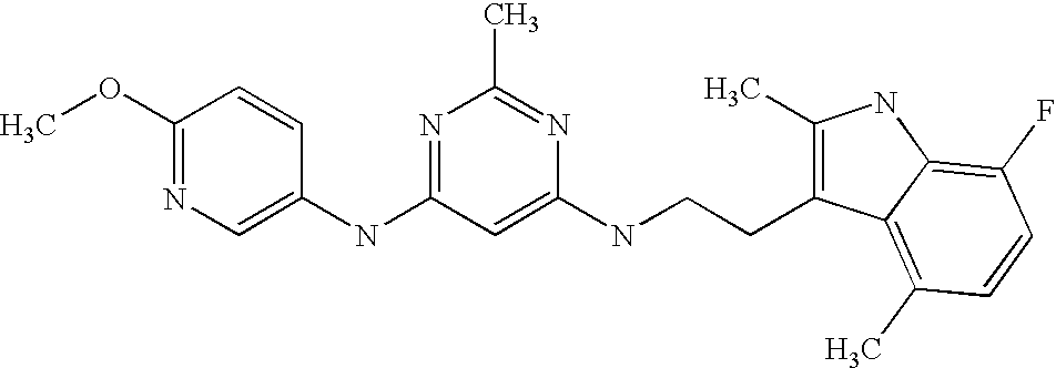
C1(NC2=NC(C)=NC(NCCC3=C(C)NC4=C(F)C=CC(C)=C34)=C2)=CN=C(OC)C=C1
